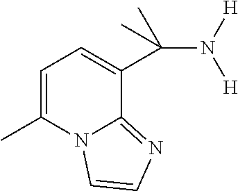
C1=C(C)N2C(=NC=C2)C(C(N([H])[H])(C)C)=C1
